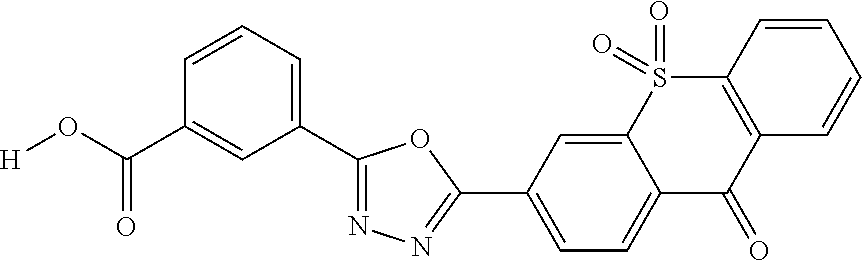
[H]OC(C1=CC(C2=NN=C(C3=CC=C4C(=C3)S(=O)(=O)C3=C(C4=O)C=CC=C3)O2)=CC=C1)=O
